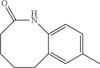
C1CCCC2=CC(C)=CC=C2NC1=O
